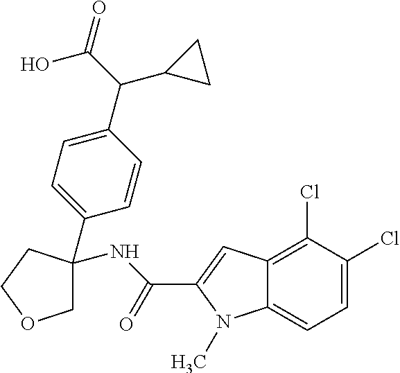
C1(C2(NC(=O)C3=CC4=C(Cl)C(Cl)=CC=C4N3C)COCC2)=CC=C(C(C2CC2)C(=O)O)C=C1
